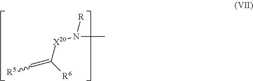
[X20](C(=C[R5])[R6])N([R])C
